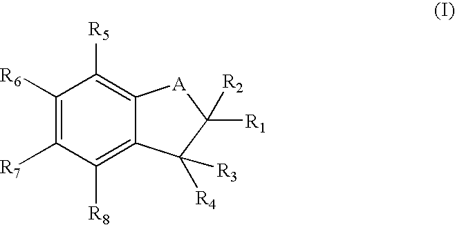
C1([R6])=C([R7])C([R8])=C2C(=C1[R5])[A]C([R1])([R2])C2([R4])[R3]
